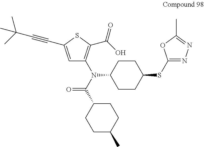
C1CC(N(C(C2CCC(C)CC2)=O)C2=C(C(=O)O)SC(C#CC(C)(C)C)=C2)CCC1SC1=NN=C(C)O1
